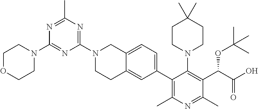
C1(C2=C(C)N=C(C)C(C(C(O)=O)OC(C)(C)C)=C2N2CCC(C)(C)CC2)=CC=C2C(=C1)CCN(C1=NC(C)=NC(N3CCOCC3)=N1)C2
